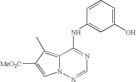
C12=C(C)C([MeO2C])=CN1N=CN=C2NC1=CC(O)=CC=C1
